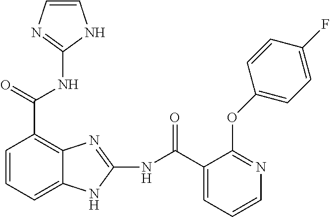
C12=C(C(NC3=NC=CN3)=O)C=CC=C1NC(NC(C1=CC=CN=C1OC1=CC=C(F)C=C1)=O)=N2
